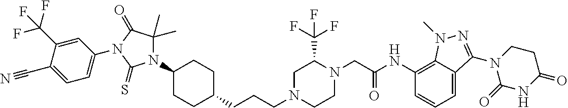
C(CCN1CCN(CC(NC2=C3C(=CC=C2)C(N2C(=O)NC(=O)CC2)=NN3C)=O)C(C(F)(F)F)C1)C1CCC(N2C(C)(C)C(=O)N(C3=CC=C(C#N)C(C(F)(F)F)=C3)C2=S)CC1
